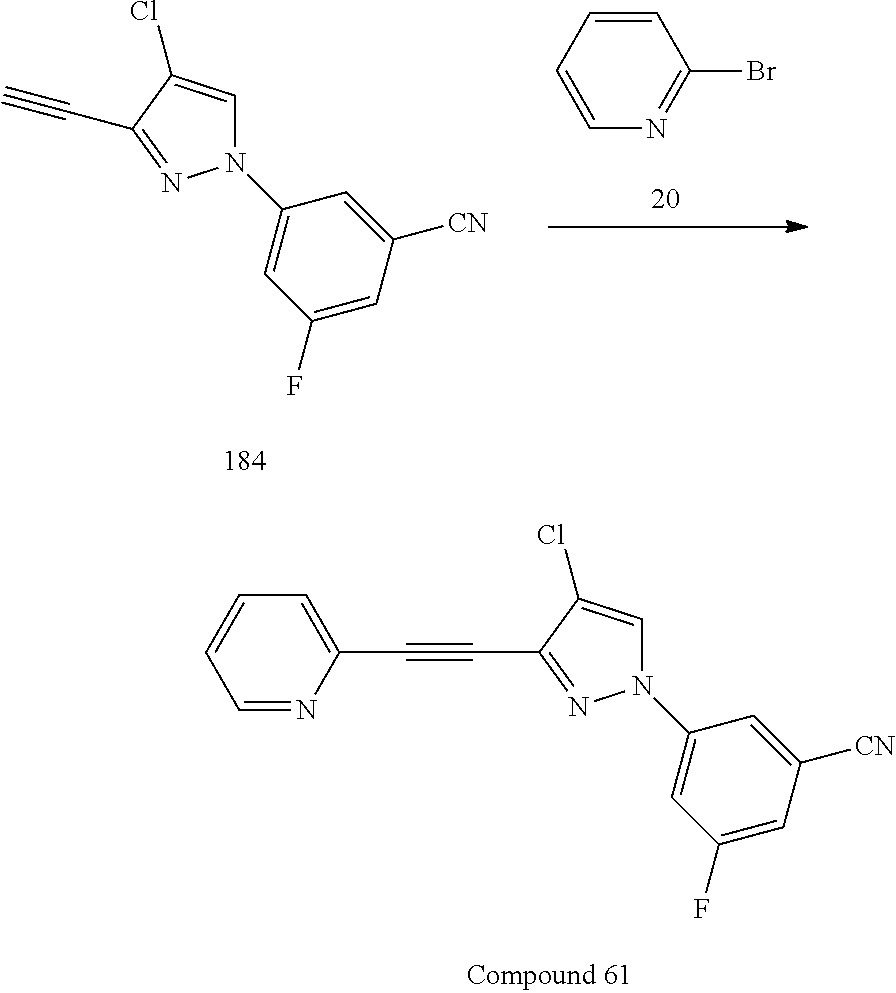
C1=C(Cl)C(C#C)=NN1C1=CC(F)=CC([CN])=C1.C1=CC=CN=C1Br.C1=C(Cl)C(C#CC2=CC=CC=N2)=NN1C1=CC(F)=CC([CN])=C1
